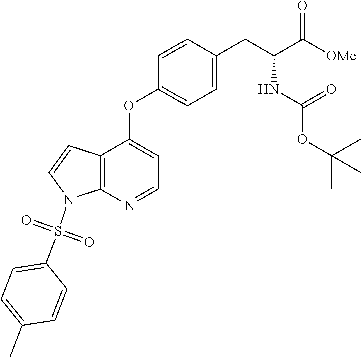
C12=C(N=CC=C1OC1=CC=C(CC(C([OMe])=O)NC(OC(C)(C)C)=O)C=C1)N(S(C1=CC=C(C)C=C1)(=O)=O)C=C2
